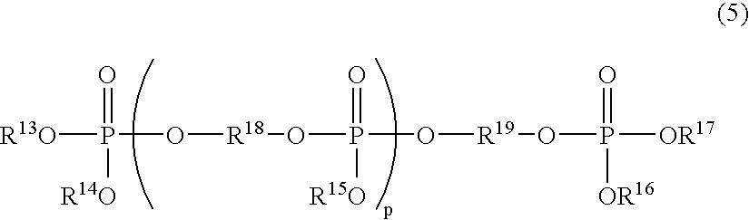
[R13O]P(O[R18]OP(O[R19]OP([OR17])(=O)[OR16])(=O)[R15O])(=O)[R14O]
